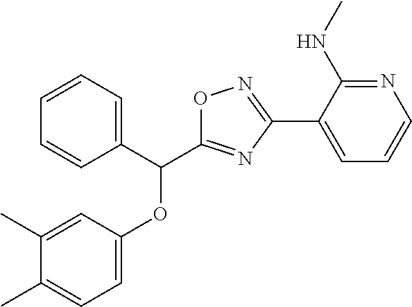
C1(C)=CC(OC(C2=CC=CC=C2)C2=NC(C3=CC=CN=C3NC)=NO2)=CC=C1C
